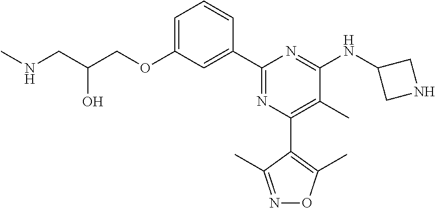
C1=C(OCC(CNC)O)C=C(C2=NC(C3=C(C)ON=C3C)=C(C)C(NC3CNC3)=N2)C=C1
